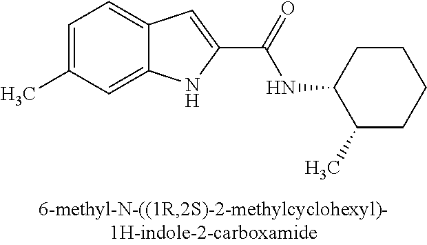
C12=CC(C)=CC=C1C=C(C(=O)NC1C(C)CCCC1)N2
